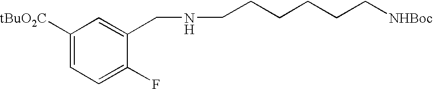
C1([tBuO2C])=CC=C(F)C(CNCCCCCC[NHBoc])=C1
